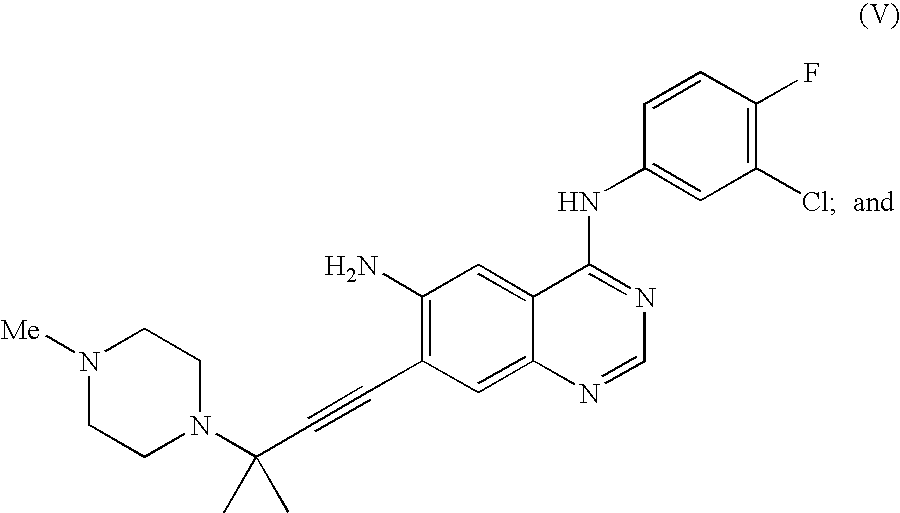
N1([Me])CCN(C(C#CC2=C(N)C=C3C(=C2)N=CN=C3NC2=CC(Cl)=C(F)C=C2)(C)C)CC1
